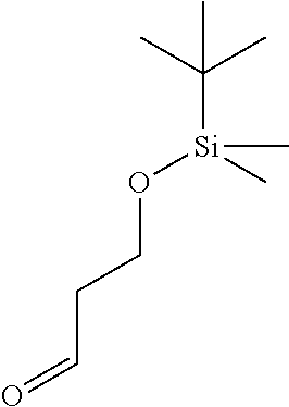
O=CCCO[Si](C)(C)C(C)(C)C
